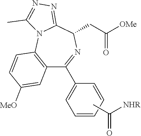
CC(=O)[NHR].[OMe]C(CC1N=C(C2=CC=CC=C2)C2=C(N3C1=NN=C3C)C=CC([MeO])=C2)=O
